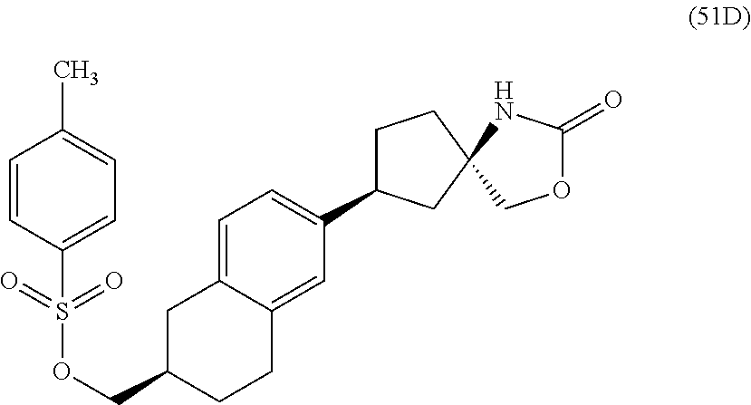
C1C(C2=CC=C3C(=C2)CCC(COS(=O)(=O)C2=CC=C(C)C=C2)C3)CC2(C1)COC(=O)N2
